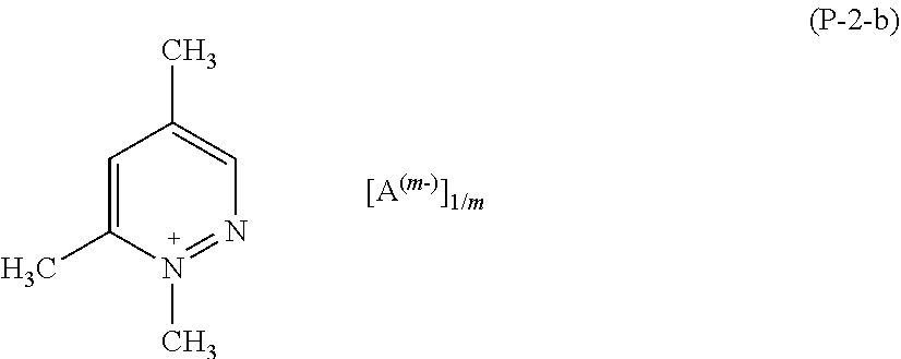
C1=C(C)N(C)=NC=C1C
